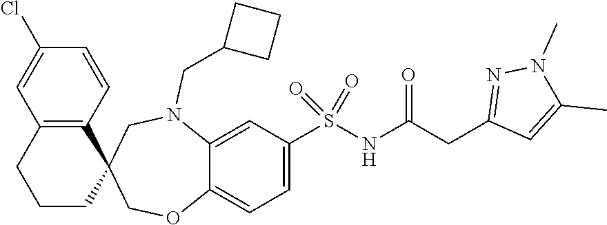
C1CC2(C3=C(C1)C=C(Cl)C=C3)COC1=CC=C(S(NC(CC3=NN(C)C(C)=C3)=O)(=O)=O)C=C1N(CC1CCC1)C2
